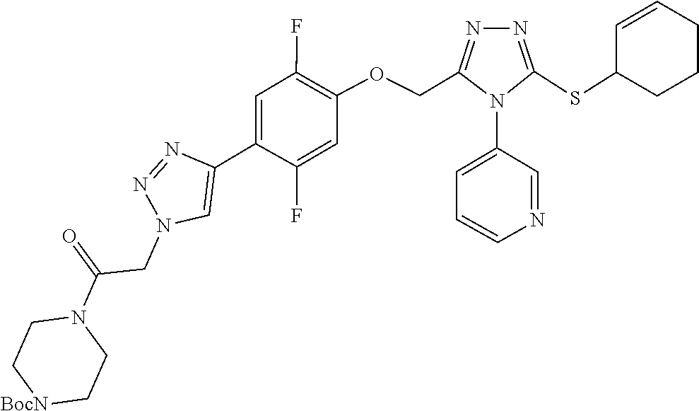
C1=NC=CC=C1N1C(COC2=C(F)C=C(C3=CN(CC(N4CC[BocN]CC4)=O)N=N3)C(F)=C2)=NN=C1SC1CCCC=C1
